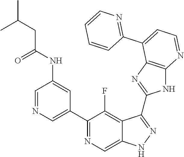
C1=NC=C(C2=NC=C3C(=C2F)C(C2=NC4=C(N2)N=CC=C4C2=NC=CC=C2)=NN3)C=C1NC(CC(C)C)=O
